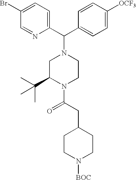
C1=C(Br)C=NC(C(C2=CC=C([OCF3])C=C2)N2CC(C(C)(C)C)N(C(CC3CCN([BOC])CC3)=O)CC2)=C1
